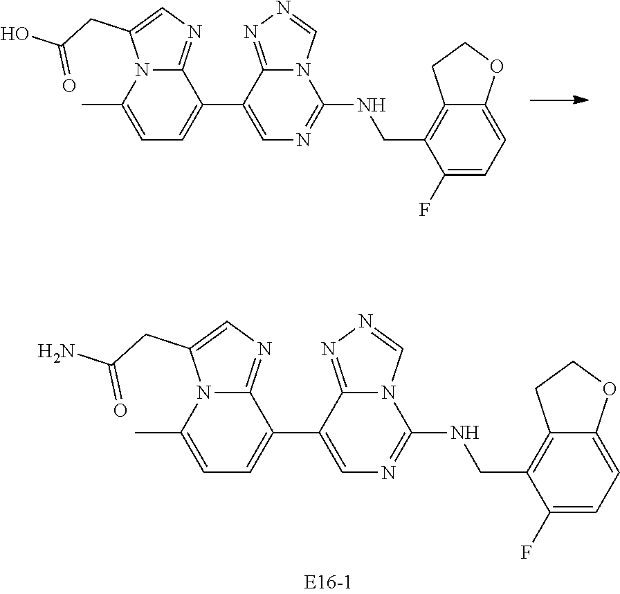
C1(NCC2=C3C(=CC=C2F)OCC3)=NC=C(C2=CC=C(C)N3C(CC(O)=O)=CN=C32)C2=NN=CN12.C1(NCC2=C3C(=CC=C2F)OCC3)=NC=C(C2=CC=C(C)N3C(CC(N)=O)=CN=C32)C2=NN=CN12
